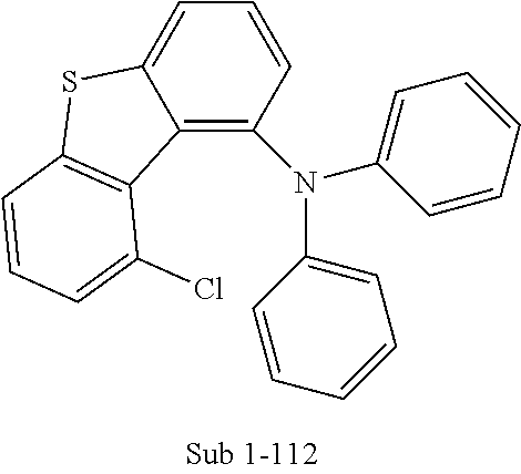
C1=C2C(=C(N(C3=CC=CC=C3)C3=CC=CC=C3)C=C1)C1=C(S2)C=CC=C1Cl
